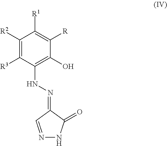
C1([R2])=C([R3])C(NN=C2C=NNC2=O)=C(O)C([R])=C1[R1]
